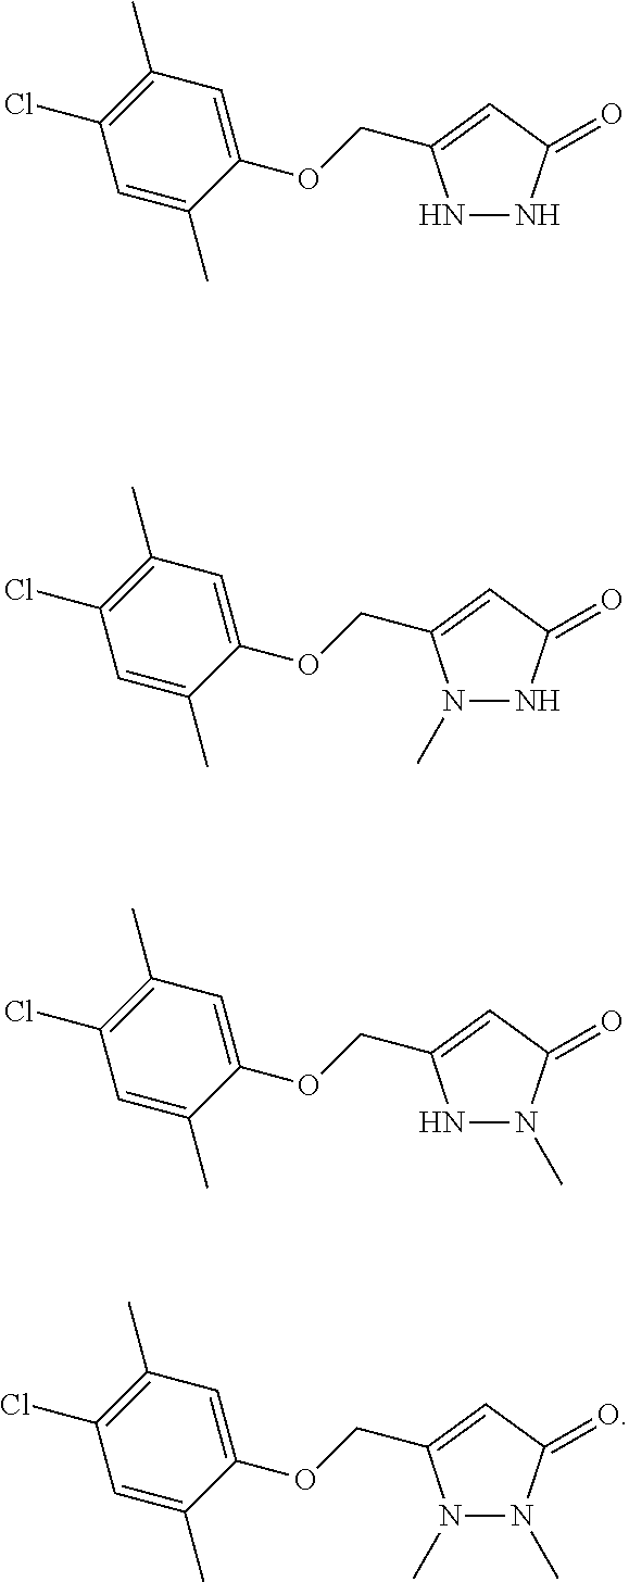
C1(OCC2=CC(=O)NN2)=CC(C)=C(Cl)C=C1C.C1(OCC2=CC(=O)NN2C)=CC(C)=C(Cl)C=C1C.C1(OCC2=CC(=O)N(C)N2)=CC(C)=C(Cl)C=C1C.C1(OCC2=CC(=O)N(C)N2C)=CC(C)=C(Cl)C=C1C
